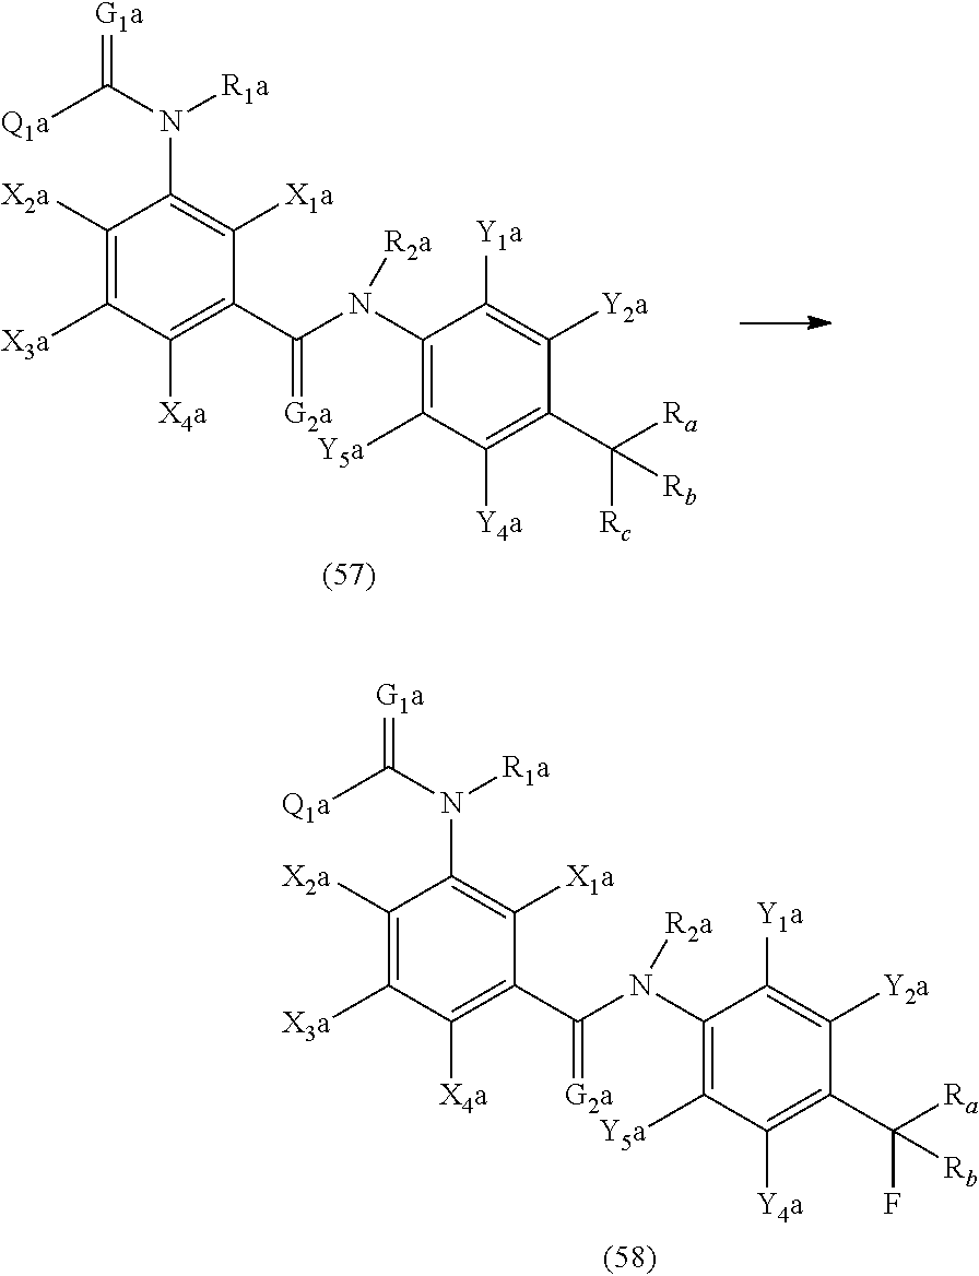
C1([X2a])=C([X3a])C([X4a])=C(C(N(C2=C([Y5a])C([Y4a])=C(C([Ra])([Rc])[Rb])C([Y2a])=C2[Y1a])[R2a])=[G2a])C([X1a])=C1N([R1a])C([Q1a])=[G1a].C1([X2a])=C([X3a])C([X4a])=C(C(N(C2=C([Y5a])C([Y4a])=C(C([Ra])(F)[Rb])C([Y2a])=C2[Y1a])[R2a])=[G2a])C([X1a])=C1N([R1a])C([Q1a])=[G1a]
